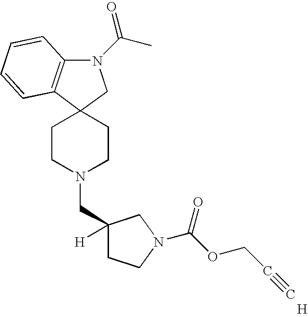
C12(CCN(CC3([H])CCN(C(OCC#C)=O)C3)CC1)C1=C(N(C(C)=O)C2)C=CC=C1.[H]
